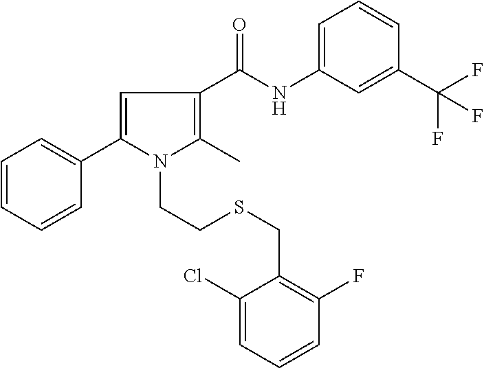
C1=CC=CC(C2=CC(C(NC3=CC=CC(C(F)(F)F)=C3)=O)=C(C)N2CCSCC2=C(F)C=CC=C2Cl)=C1
